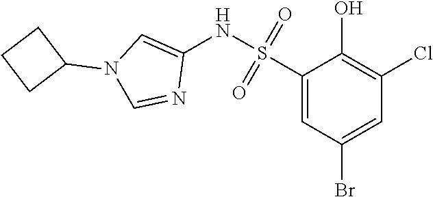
C1(S(NC2=CN(C3CCC3)C=N2)(=O)=O)=CC(Br)=CC(Cl)=C1O
